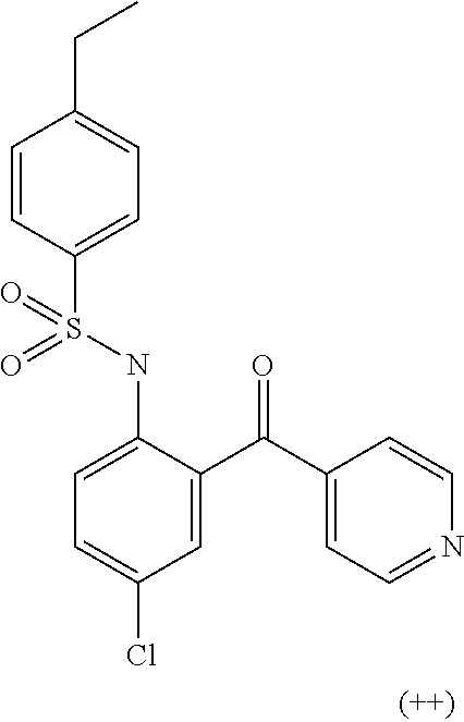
C1=CC(S(NC2=CC=C(Cl)C=C2C(C2=CC=NC=C2)=O)(=O)=O)=CC=C1CC
